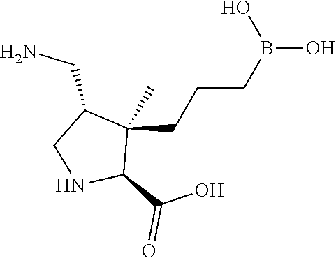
C(CCB(O)O)C1(C)C(C(O)=O)NCC1CN
